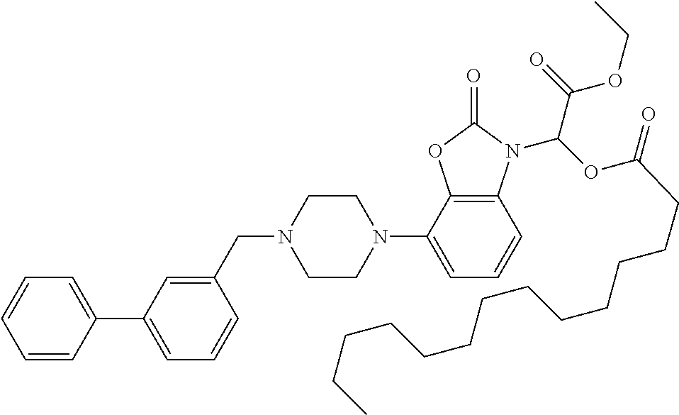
C1=CC(C2=CC=CC(CN3CCN(C4=CC=CC5=C4OC(=O)N5C(OC(CCCCCCCCCCCCC)=O)C(=O)OCC)CC3)=C2)=CC=C1
